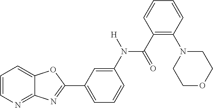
C1=CN=C2C(=C1)OC(C1=CC=CC(N(C(=O)C3=C(N4CCOCC4)C=CC=C3)[H])=C1)=N2
